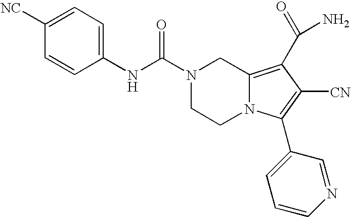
C1([NC])=CC=C(NC(N2CCN3C(=C(C(N)=O)C([CN])=C3C3=CC=CN=C3)C2)=O)C=C1
